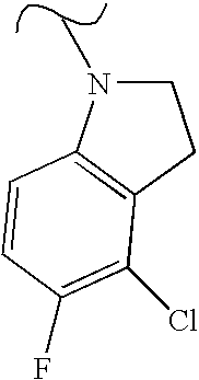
C1N(C)C2=C(C1)C(Cl)=C(F)C=C2
